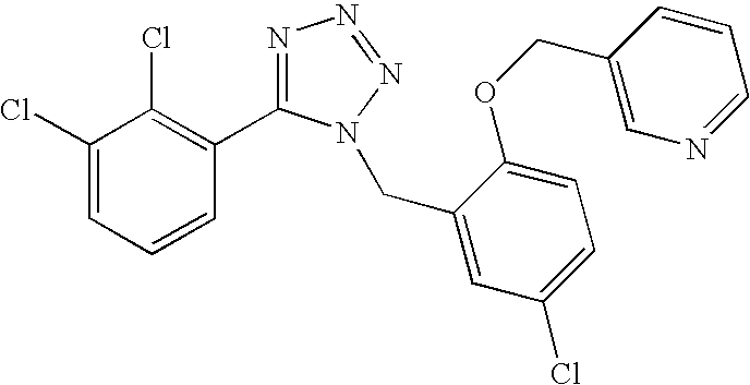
C1(Cl)=CC=CC(C2=NN=NN2CC2=CC(Cl)=CC=C2OCC2=CN=CC=C2)=C1Cl
